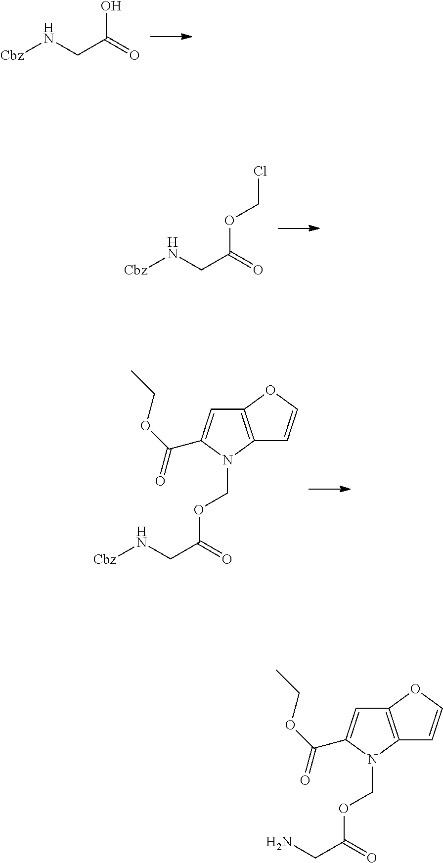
[Cbz]NCC(=O)O.[Cbz]NCC(=O)OCCl.[Cbz]NCC(=O)OCN1C2=C(C=C1C(=O)OCC)OC=C2.NCC(=O)OCN1C2=C(C=C1C(=O)OCC)OC=C2
